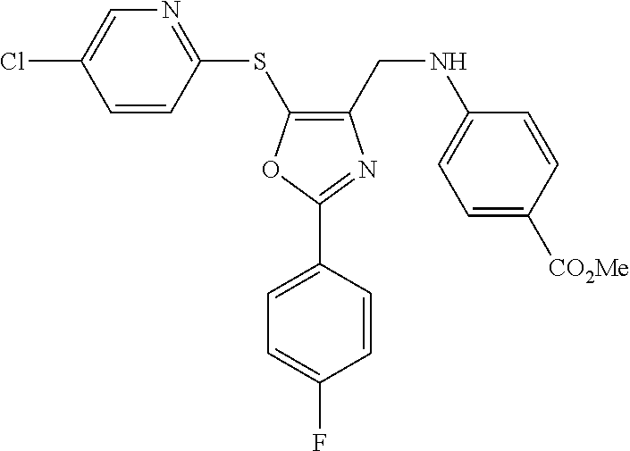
C1(CNC2=CC=C([CO2Me])C=C2)=C(SC2=NC=C(Cl)C=C2)OC(C2=CC=C(F)C=C2)=N1
